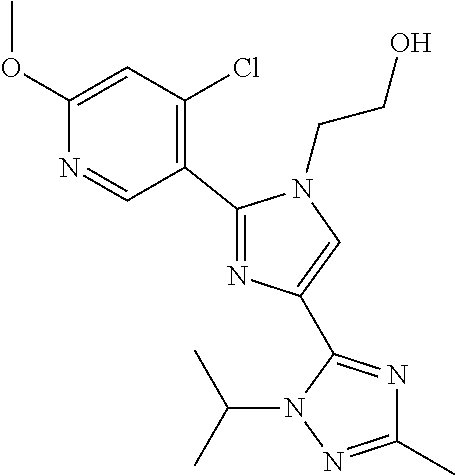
C1(OC)=CC(Cl)=C(C2=NC(C3=NC(C)=NN3C(C)C)=CN2CCO)C=N1
